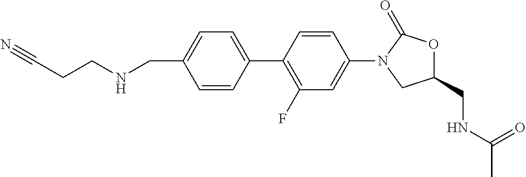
N(CC1=CC=C(C2=C(F)C=C(N3CC(CNC(C)=O)OC3=O)C=C2)C=C1)CCC#N
